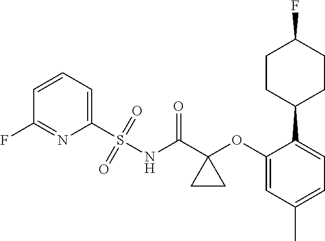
C1(S(NC(C2(OC3=CC(C)=CC=C3C3CCC(F)CC3)CC2)=O)(=O)=O)=CC=CC(F)=N1
